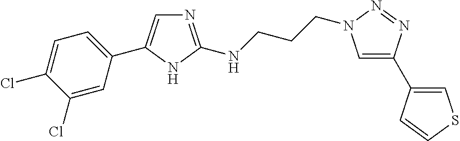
C1(Cl)=CC(C2=CN=C(NCCCN3C=C(C4=CSC=C4)N=N3)N2)=CC=C1Cl
